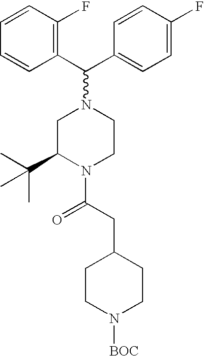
C1=CC=CC(C(C2=CC=C(F)C=C2)N2CC(C(C)(C)C)N(C(CC3CCN([BOC])CC3)=O)CC2)=C1F
